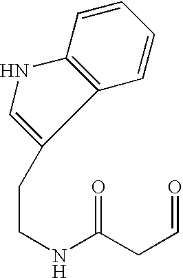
C12=C(C=CC=C1)C(CCNC(CC=O)=O)=CN2
